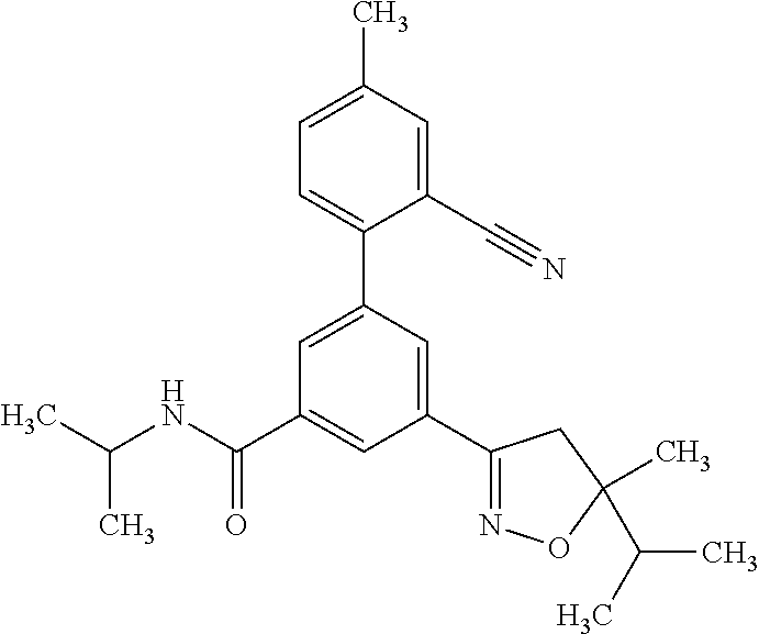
CC(NC(C1=CC(C2=NOC(C)(C(C)C)C2)=CC(C2=CC=C(C)C=C2C#N)=C1)=O)C
